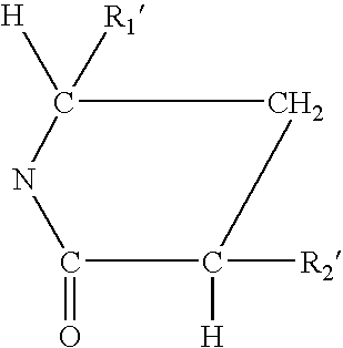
C1([H])([R1])NC(=O)C([H])([R2])C1
